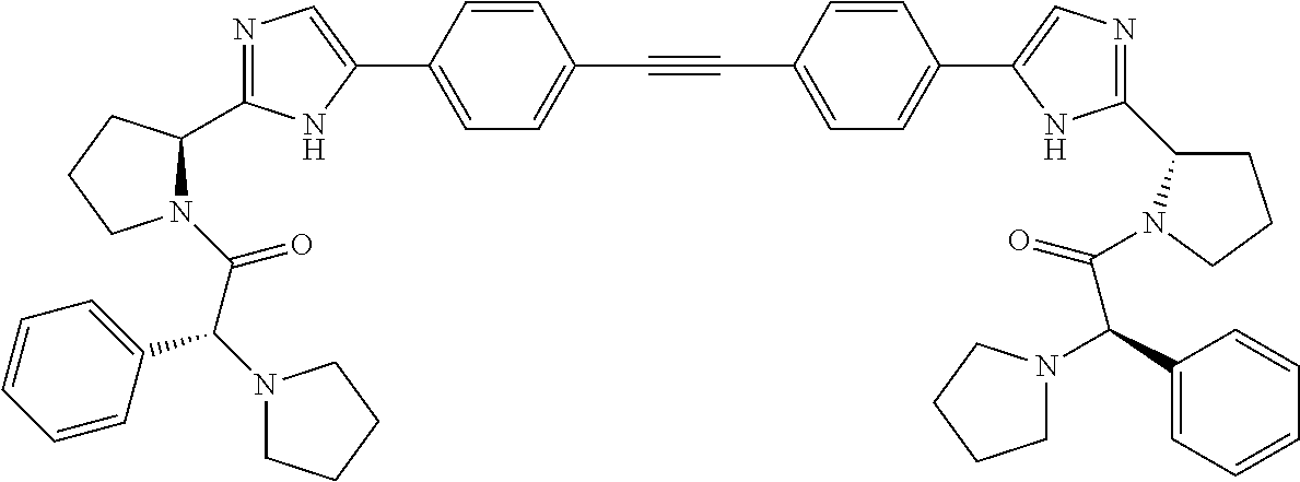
N1=C(C2N(C(C(C3=CC=CC=C3)N3CCCC3)=O)CCC2)NC(C2=CC=C(C#CC3=CC=C(C4=CN=C(C5CCCN5C(C(C5=CC=CC=C5)N5CCCC5)=O)N4)C=C3)C=C2)=C1
